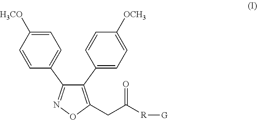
C1(C2=CC=C([OCH3])C=C2)=C(CC(=O)[R][G])ON=C1C1=CC=C([H3CO])C=C1
